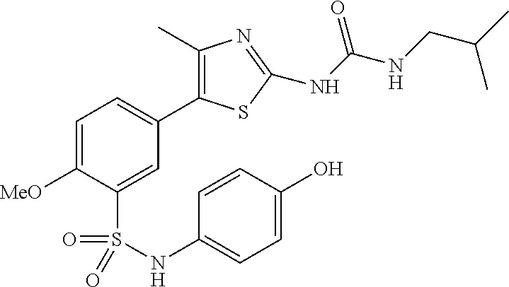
C1=C([MeO])C(S(NC2=CC=C(O)C=C2)(=O)=O)=CC(C2=C(C)N=C(NC(NCC(C)C)=O)S2)=C1
